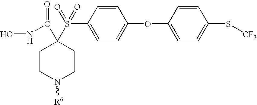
C1CN([R6])CCC1(C(=O)NO)S(C1=CC=C(OC2=CC=C(S[CF3])C=C2)C=C1)(=O)=O
